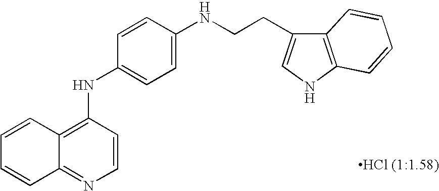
C12=C(NC=C1CCNC1=CC=C(NC3=C4C(=NC=C3)C=CC=C4)C=C1)C=CC=C2
